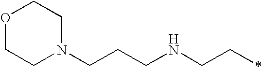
C(CCNCC*)N1CCOCC1
